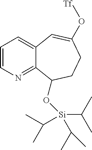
C1=CN=C2C(=C1)C=C(O[Tf])CCC2O[Si](C(C)C)(C(C)C)C(C)C
